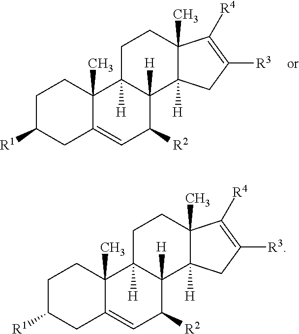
C1C([R1])CC2=CC([R2])C3([H])C([H])(C2(C)C1)CCC1(C)C3([H])CC([R3])=C1[R4].C1C([R1])CC2=CC([R2])C3([H])C([H])(C2(C)C1)CCC1(C)C3([H])CC([R3])=C1[R4]
